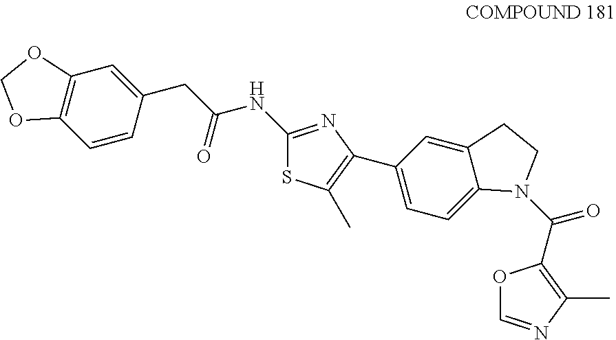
C12=C(C=CC(CC(NC3=NC(C4=CC=C5C(=C4)CCN5C(C4=C(C)N=CO4)=O)=C(C)S3)=O)=C1)OCO2
